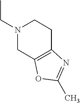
N1(CC)CCC2=C(C1)OC(C)=N2
